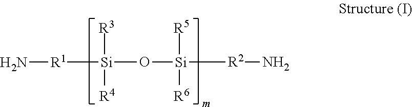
[Si](O[Si]([R2]N)([R5])[R6])([R1]N)([R3])[R4]
